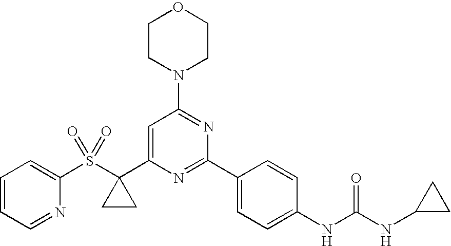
C1(S(C2(C3=CC(N4CCOCC4)=NC(C4=CC=C(NC(NC5CC5)=O)C=C4)=N3)CC2)(=O)=O)=CC=CC=N1
